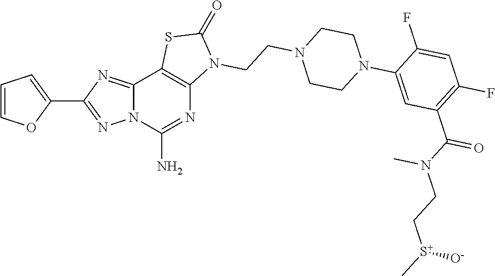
C1=COC(C2=NN3C(=N2)C2=C(N=C3N)N(CCN3CCN(C4=CC(C(N(CC[S+](C)[O-])C)=O)=C(F)C=C4F)CC3)C(=O)S2)=C1
